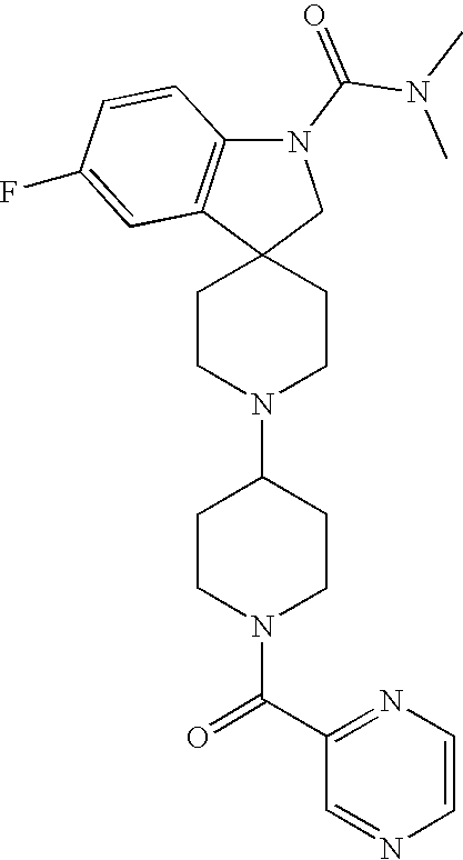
C1CN(C2CCN(C(C3=NC=CN=C3)=O)CC2)CCC12CN(C(N(C)C)=O)C1=C2C=C(F)C=C1
